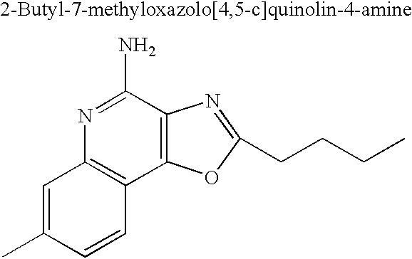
C1=C(C)C=CC2=C1N=C(N)C1=C2OC(CCCC)=N1
